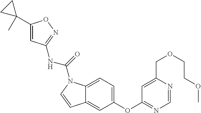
C1=C(COCCOC)N=CN=C1OC1=CC=C2C(=C1)C=CN2C(=O)NC1=NOC(C2(C)CC2)=C1
